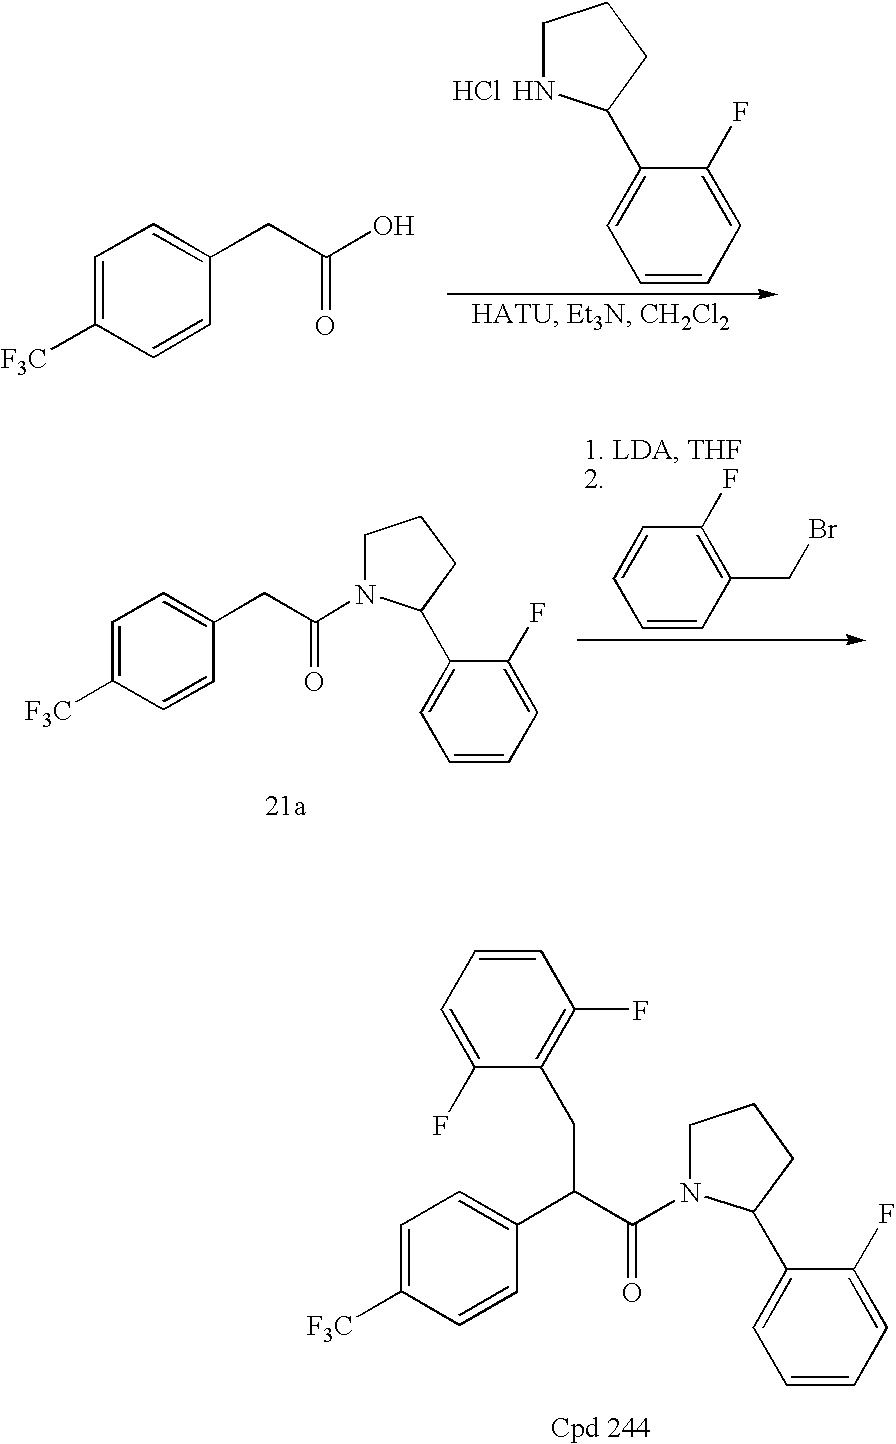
C1=C([F3C])C=CC(CC(O)=O)=C1.C1NC(C2=CC=CC=C2F)CC1.Cl.C1=CC(CBr)=C(F)C=C1.C1=C([F3C])C=CC(CC(=O)N2CCCC2C2=CC=CC=C2F)=C1.C1=C([F3C])C=CC(C(C(=O)N2CCCC2C2=CC=CC=C2F)CC2=C(F)C=CC=C2F)=C1
